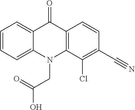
C12=CC=CC=C1N(CC(O)=O)C1=C(C2=O)C=CC(C#N)=C1Cl
